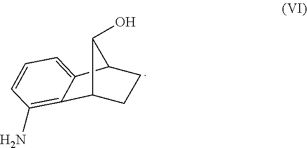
C12CCC(C1O)C1=CC=CC(N)=C21
